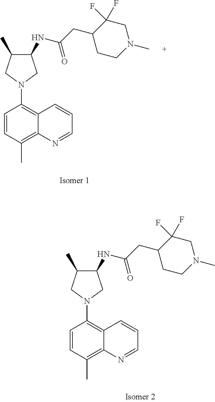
C1=CC(C)=C2C(=C1N1CC(NC(CC3CCN(C)CC3(F)F)=O)C(C)C1)C=CC=N2.C1=CC(C)=C2C(=C1N1CC(NC(CC3CCN(C)CC3(F)F)=O)C(C)C1)C=CC=N2
